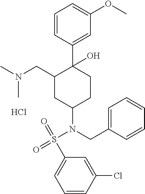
Cl.N(S(=O)(=O)C1=CC=CC(Cl)=C1)(C1CC(CN(C)C)C(O)(C2=CC(OC)=CC=C2)CC1)CC1=CC=CC=C1
